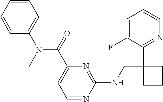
C1(NCC2(C3=NC=CC=C3F)CCC2)=NC(C(=O)N(C2=CC=CC=C2)C)=CC=N1
